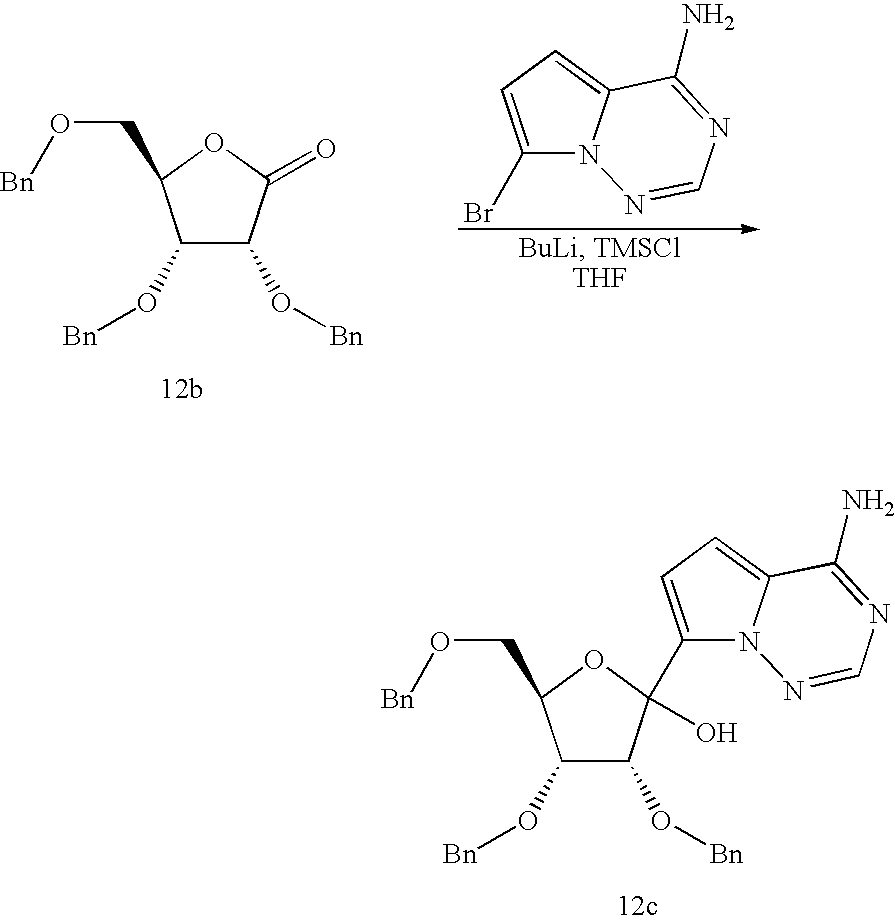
C1(Br)=CC=C2N1N=CN=C2N.C1(O[Bn])C(O[Bn])C(=O)OC1CO[Bn].C1(O[Bn])C(O[Bn])C(C2=CC=C3N2N=CN=C3N)(O)OC1CO[Bn]
